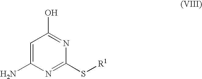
C1=C(N)N=C(S[R1])N=C1O
